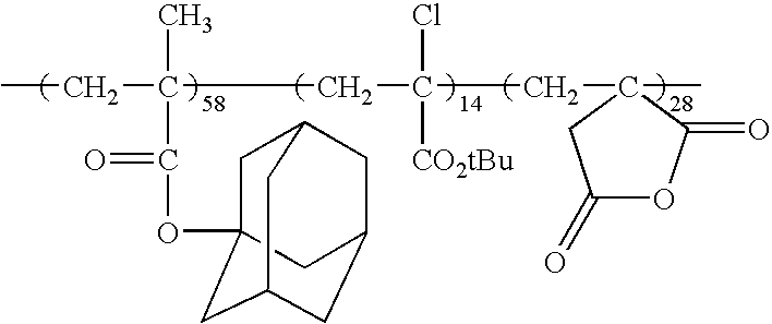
CCC(CC([CO2tBu])(CC1(C)C(=O)OC(=O)C1)Cl)(C)C(OC12CC3CC(CC(C1)C3)C2)=O
